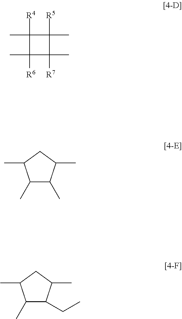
CC1([R4])C([R5])(C)C(C)([R7])C1(C)[R6].C1(C)C(C)C(C)CC1C.C1(C)C(CC)C(C)CC1C
